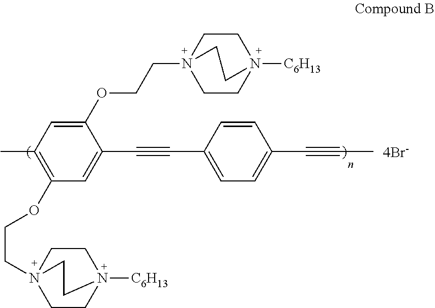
CC1=C(OCCN23CCN([C6H13])(CC2)CC3)C=C(C#CC2=CC=C(C#CC)C=C2)C(OCCN23CCN([C6H13])(CC2)CC3)=C1
